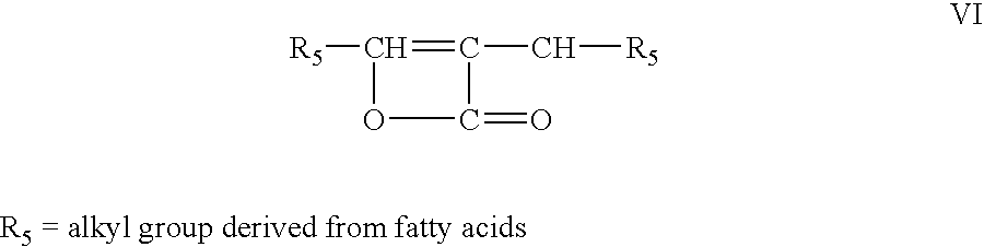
[R5]C1=C(C[R5])C(=O)O1
